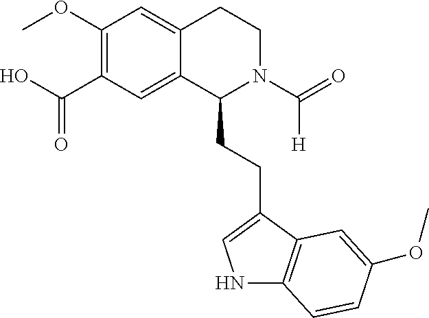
OC(C1=C(OC)C=C2C(=C1)C(CCC1=CNC3=C1C=C(OC)C=C3)N(C(=O)[H])CC2)=O
